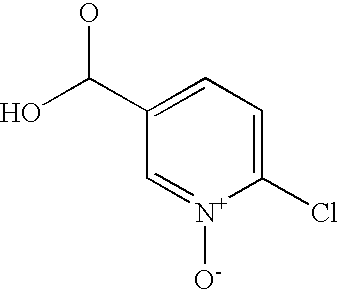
C1=[N+]([O-])C(Cl)=CC=C1C(O)O
